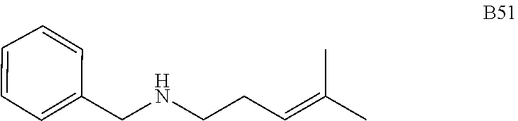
C1=CC=CC(CNCCC=C(C)C)=C1
